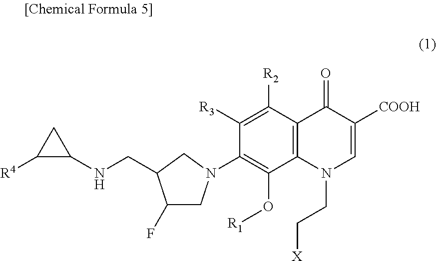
C1([R3])=C([R2])C2=C(C(O[R1])=C1N1CC(F)C(CNC3CC3[R4])C1)N(CC[X])C=C([COOH])C2=O
